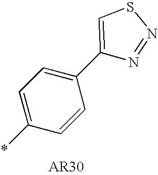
C1=C(*)C=CC(C2=CSN=N2)=C1
